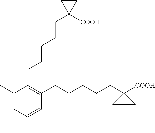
C1(CCCCCC2([COOH])CC2)=C(CCCCCC2([COOH])CC2)C=C(C)C=C1C
